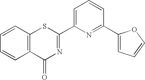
C1=CC2=C(C=C1)SC(C1=CC=CC(C3=CC=CO3)=N1)=NC2=O
